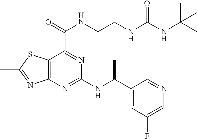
C12=C(N=C(NC(C3=CC(F)=CN=C3)C)N=C1C(=O)NCCNC(NC(C)(C)C)=O)N=C(C)S2
